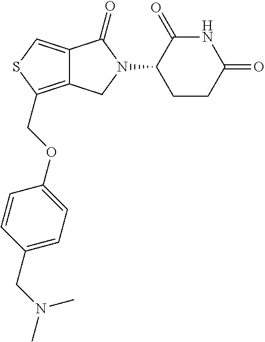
C12=CSC(COC3=CC=C(CN(C)C)C=C3)=C1CN(C1CCC(=O)NC1=O)C2=O
